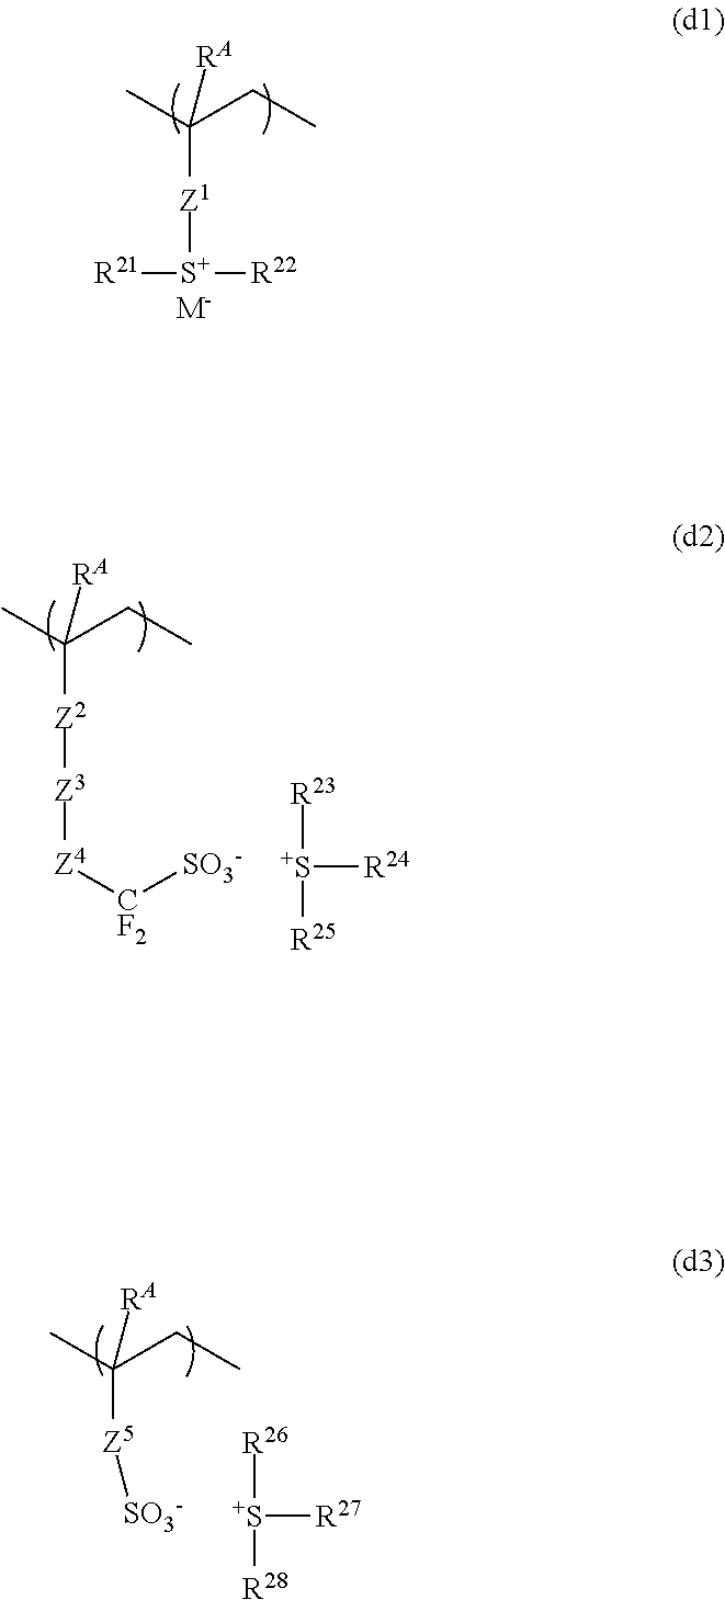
C([Z1][S+]([R21])[R22])(CC)(C)[RA].[M-].C([Z2][Z3][Z4][CF2][SO3-])(CC)(C)[RA].[R23][S+]([R24])[R25].C([Z5][SO3-])(CC)(C)[RA].[R26][S+]([R27])[R28]
